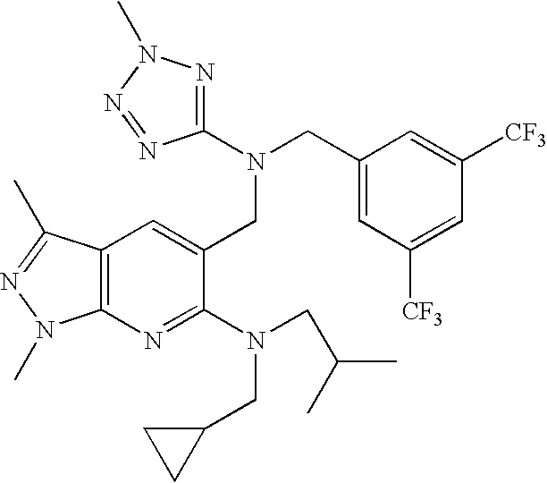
N1=C(N(CC2=CC([CF3])=CC([CF3])=C2)CC2=CC3=C(N=C2N(CC(C)C)CC2CC2)N(C)N=C3C)N=NN1C
